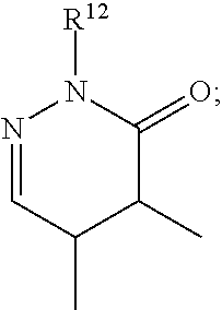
N1=CC(C)C(C)C(=O)N1[R12]
